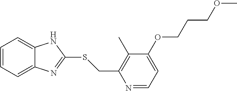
C12=CC=CC=C1N=C(SCC1=C(C)C(OCCCOC)=CC=N1)N2
